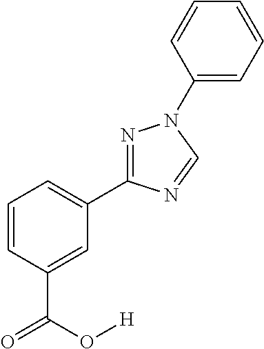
C1=CC=C(C2=NN(C3=CC=CC=C3)C=N2)C=C1C(O[H])=O
